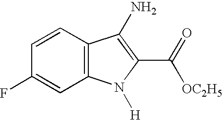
C1(F)=CC2=C(C=C1)C(N)=C(C([OC2H5])=O)N2[H]
